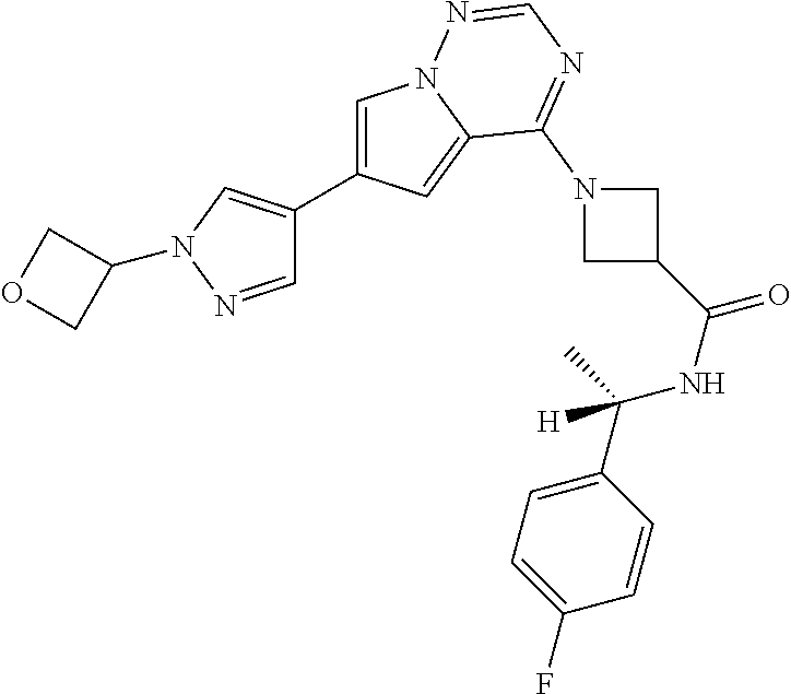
C1=NN(C2COC2)C=C1C1=CN2C(=C1)C(N1CC(C(NC(C3=CC=C(F)C=C3)(C)[H])=O)C1)=NC=N2
